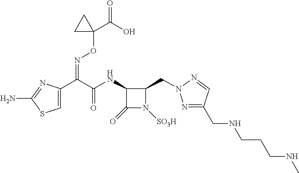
C1=C(C(C(NC2C(=O)N([SO3H])C2CN2N=C(CNCCCNC)C=N2)=O)=NOC2(C(=O)O)CC2)N=C(N)S1
